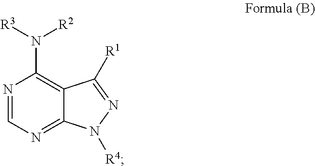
N1=CN=C2C(=C1N([R3])[R2])C([R1])=NN2[R4]
